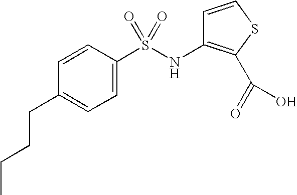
C1=CC(S(NC2=C(C(=O)O)SC=C2)(=O)=O)=CC=C1CCCC
